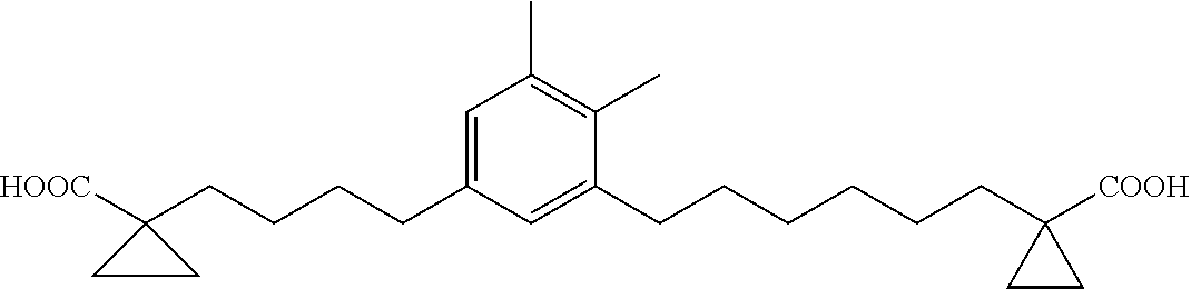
C1(C)=C(C)C(CCCCCCC2([COOH])CC2)=CC(CCCCC2([HOOC])CC2)=C1
